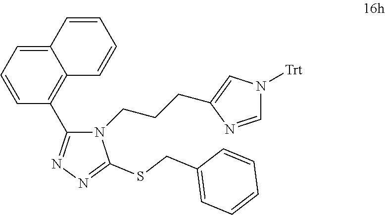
C1(C2=C3C(=CC=C2)C=CC=C3)=NN=C(SCC2=CC=CC=C2)N1CCCC1=CN([Trt])C=N1
